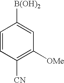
C1=CC([CN])=C([OMe])C=C1[B(OH)2]
